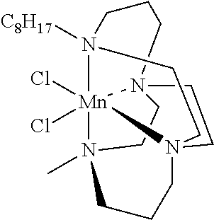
N12([C8H17])[Mn]34(Cl)(Cl)N5(C)CCCN3(CCN4(CCC1)CC5)CC2
